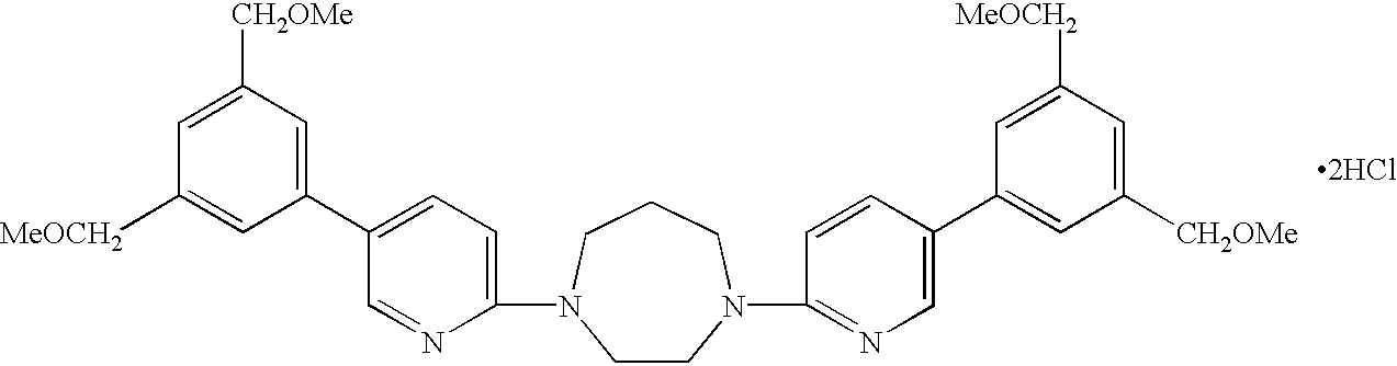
C1(C2=CC=C(N3CCN(C4=NC=C(C5=CC([CH2OMe])=CC([MeOCH2])=C5)C=C4)CCC3)N=C2)=CC([CH2OMe])=CC([MeOCH2])=C1.[2HCl]
